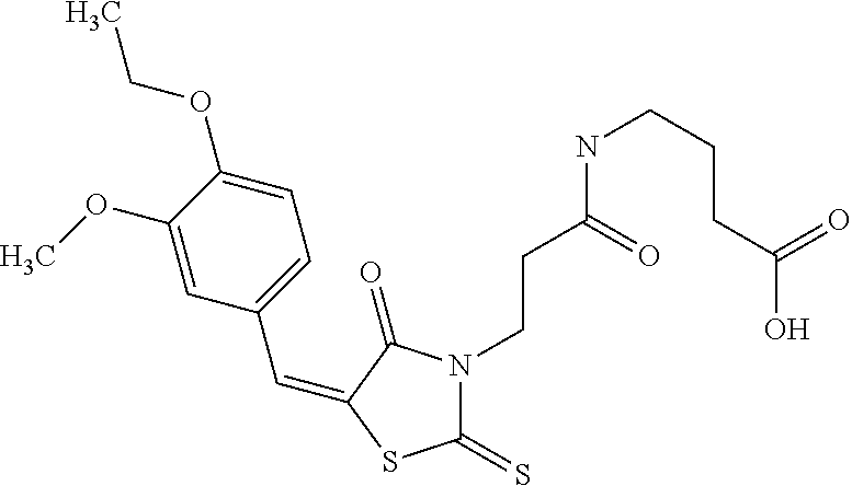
C(C1=CC=C(OCC)C(OC)=C1)=C1C(=O)N(CCC(NCCCC(O)=O)=O)C(=S)S1
